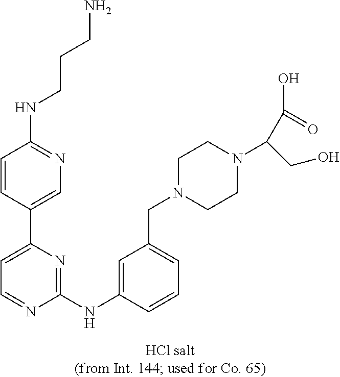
C1(NC2=CC(CN3CCN(C(C(O)=O)CO)CC3)=CC=C2)=NC(C2=CN=C(NCCCN)C=C2)=CC=N1
